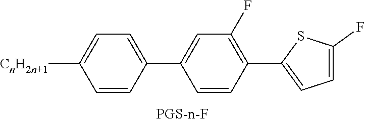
C1=CC(C2=CC(F)=C(C3=CC=C(F)S3)C=C2)=CC=C1[CnH2n+1]
